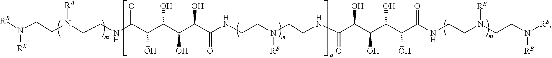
C(CNC(C(C(C(O)C(C(NCCN(CCNC(C(C(C(O)C(C(NCCN(CCN([RB])[RB])[RB])=O)O)O)O)=O)[RB])=O)O)O)O)=O)N(CCN([RB])[RB])[RB]
